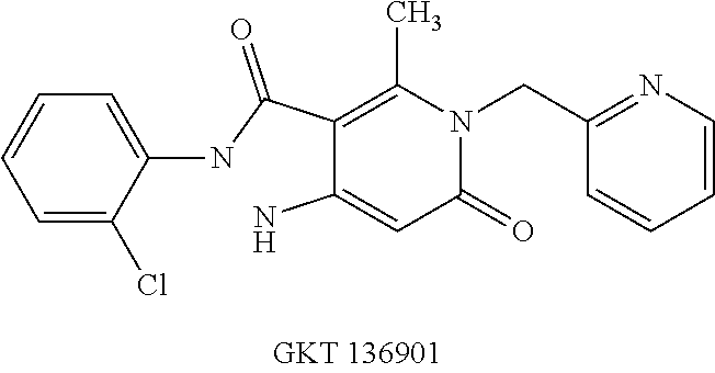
C1(N)=CC(=O)N(CC2=NC=CC=C2)C(C)=C1C(NC1=CC=CC=C1Cl)=O
